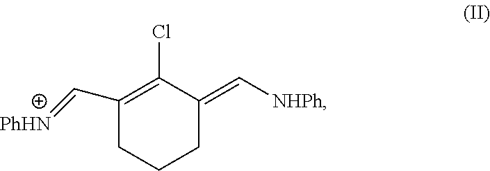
[PhHN]=CC1=C(Cl)C(=C[NHPh])CCC1
